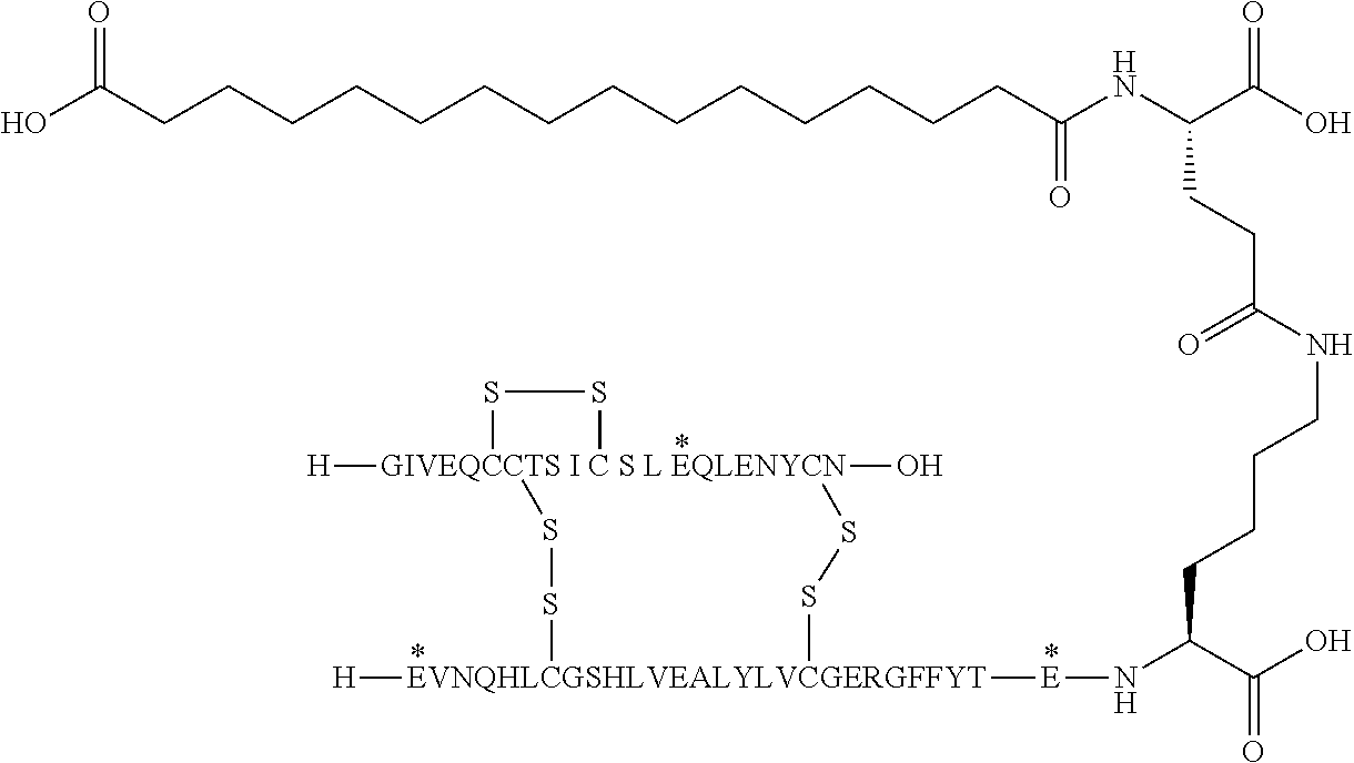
[GIVEQCCTS I C S L EQLENYCN]12([H])(O)(SS[EVNQHLCGSHLVEALYLVCGERGFFYT]([H])([E]NC(C(O)=O)CCCCNC(CCC(NC(CCCCCCCCCCCCCCC(O)=O)=O)C(O)=O)=O)SS1)SS2
